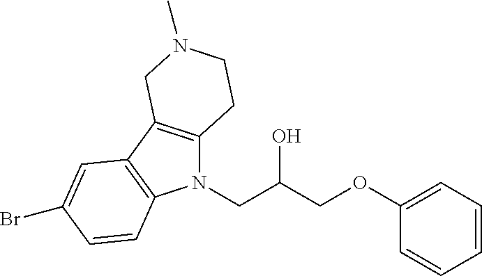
N1(CC(COC2=CC=CC=C2)O)C2=C(C3=C1C=CC(Br)=C3)CN(C)CC2
